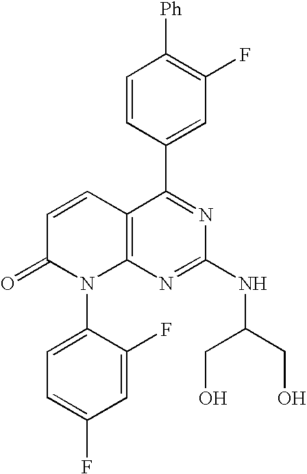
C1=CC(C2=NC(NC(CO)CO)=NC3=C2C=CC(=O)N3C2=CC=C(F)C=C2F)=CC(F)=C1[Ph]
